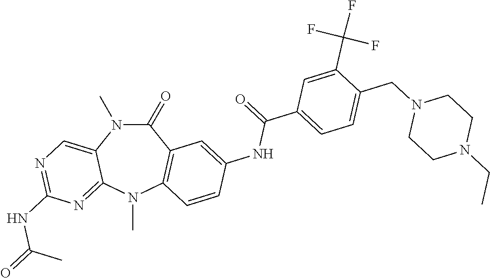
C1(=O)N(C)C2=CN=C(NC(C)=O)N=C2N(C)C2=C1C=C(NC(=O)C1=CC=C(CN3CCN(CC)CC3)C(C(F)(F)F)=C1)C=C2
